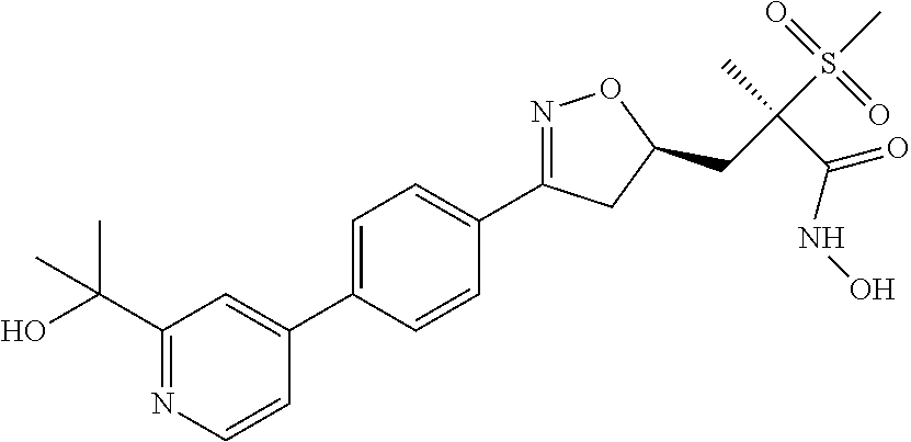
C1=C(C2=CC(C(O)(C)C)=NC=C2)C=CC(C2=NOC(CC(S(C)(=O)=O)(C)C(NO)=O)C2)=C1
